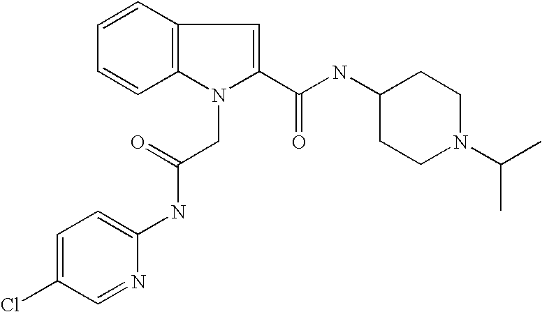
C1=CC=CC2=C1C=C(C(NC1CCN(C(C)C)CC1)=O)N2CC(=O)NC1=CC=C(Cl)C=N1
